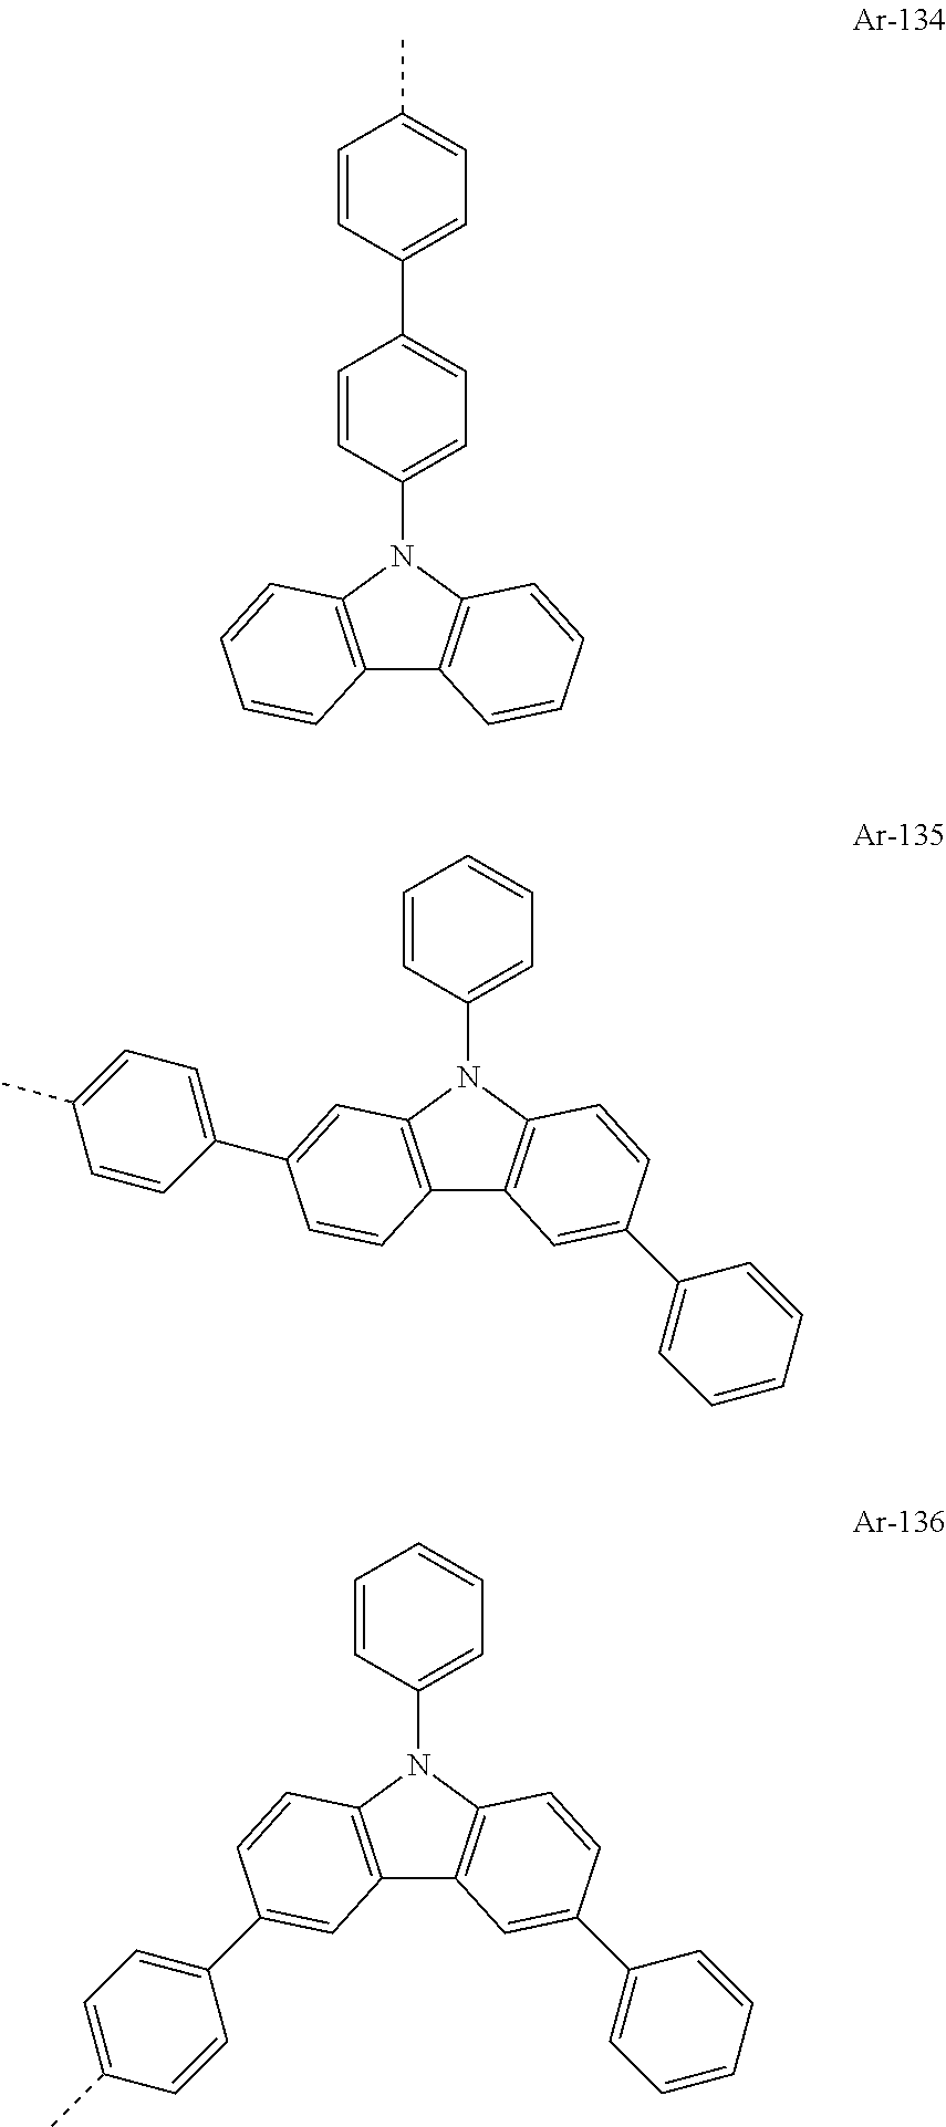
C12=C(N(C3=CC=C(C4=CC=C(C)C=C4)C=C3)C3=C1C=CC=C3)C=CC=C2.C12=C(N(C3=CC=CC=C3)C3=C1C=C(C1=CC=CC=C1)C=C3)C=C(C1=CC=C(C)C=C1)C=C2.C12=C(N(C3=CC=CC=C3)C3=C1C=C(C1=CC=CC=C1)C=C3)C=CC(C1=CC=C(C)C=C1)=C2
